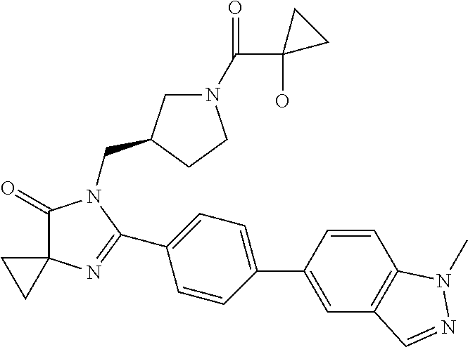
C1(=O)C2(N=C(C3=CC=C(C4=CC5=C(C=C4)N(C)N=C5)C=C3)N1CC1CN(C(C3(O)CC3)=O)CC1)CC2
